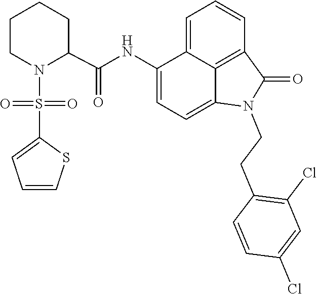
C1=CC=C2C3=C1C(=O)N(CCC1=C(Cl)C=C(Cl)C=C1)C3=CC=C2NC(C1CCCCN1S(=O)(C1=CC=CS1)=O)=O
